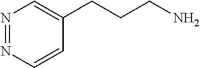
C1=CN=NC=C1CCCN
